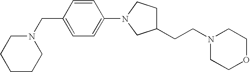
C1=CC(CN2CCCCC2)=CC=C1N1CC(CCN2CCOCC2)CC1
